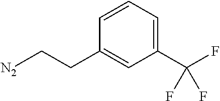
[N2]CCC1=CC(C(F)(F)F)=CC=C1
